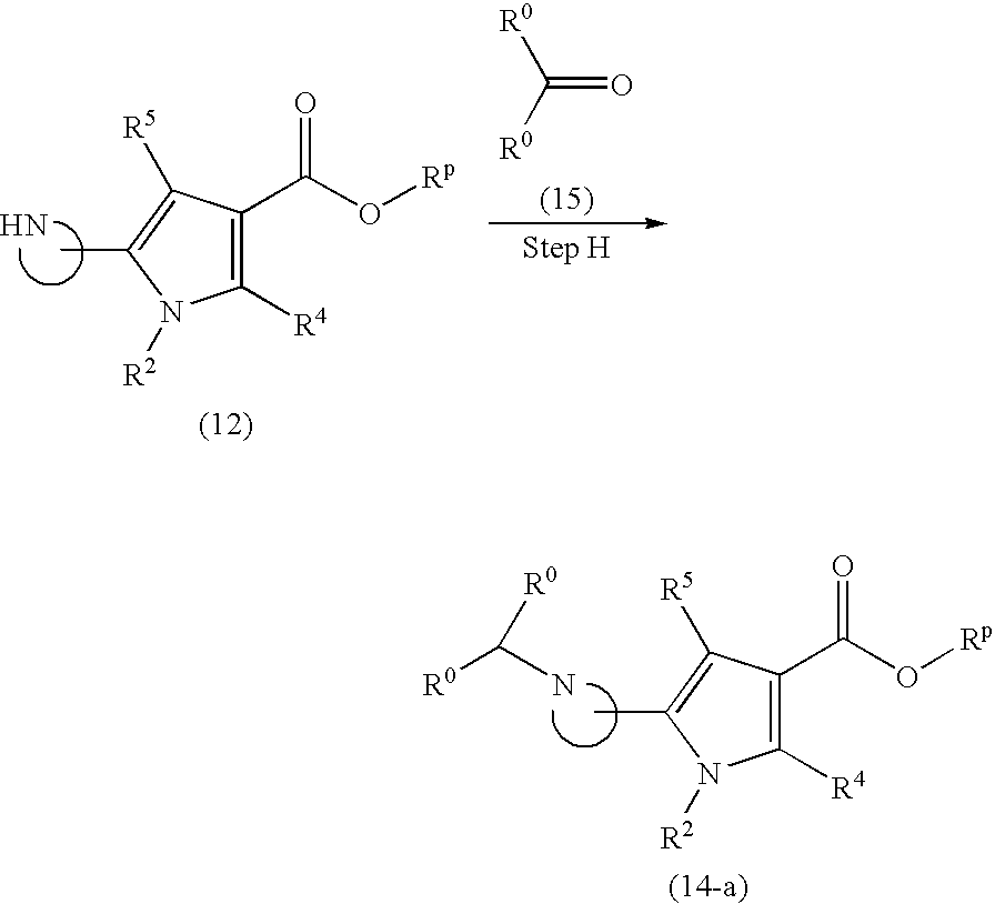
N.C1([R4])=C(C(O[Rp])=O)C([R5])=C(C)N1[R2].[R0]C([R0])=O.NC([R0])[R0].C1([R4])=C(C(O[Rp])=O)C([R5])=C(C)N1[R2]
